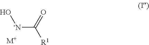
O[-N]C(=O)[R1].[M+]
